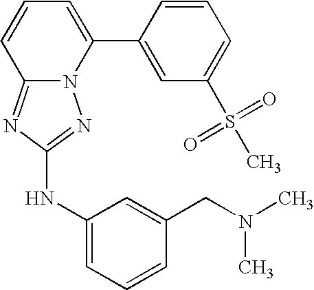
N12C(=NC(NC3=CC=CC(CN(C)C)=C3)=N1)C=CC=C2C1=CC(S(C)(=O)=O)=CC=C1
